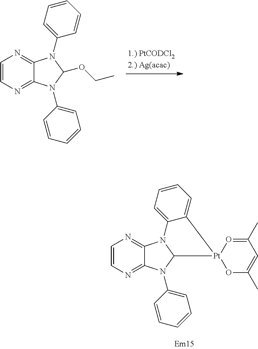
C1=CN=C2C(=N1)N(C1=CC=CC=C1)C(OCC)N2C1=CC=CC=C1.C1=CN=C2C(=N1)N1C(N2C2=CC=CC=C2)[Pt]2(C3=CC=CC=C13)OC(C)=CC(C)=O2
